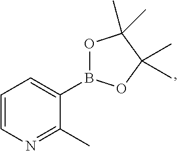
C1=CN=C(C)C(B2OC(C)(C)C(C)(C)O2)=C1
